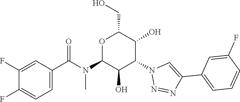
O1C(N(C(C2=CC=C(F)C(F)=C2)=O)C)C(O)C(N2N=NC(C3=CC=CC(F)=C3)=C2)C(O)C1CO
